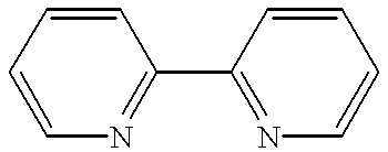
C1=CN=C(C2=NC=CC=C2)C=C1
